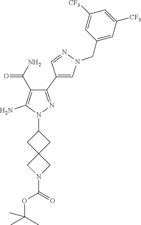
C1(C2=CN(CC3=CC([CF3])=CC([CF3])=C3)N=C2)=NN(C2CC3(C2)CN(C(=O)OC(C)(C)C)C3)C(N)=C1C(N)=O
